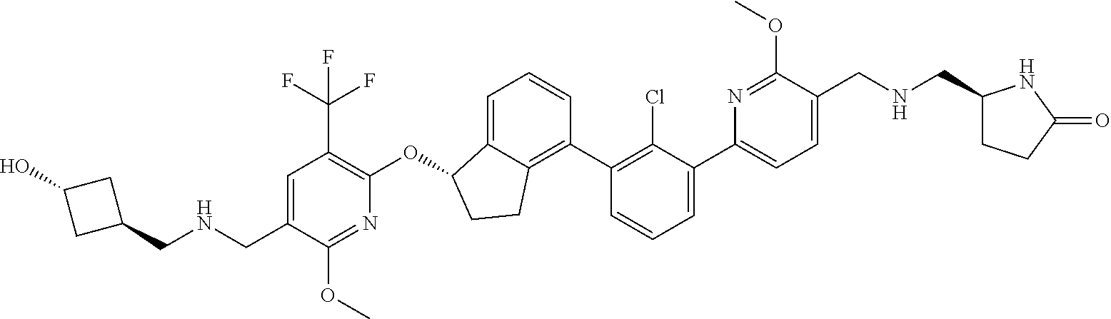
C(C1=CC(C(F)(F)F)=C(OC2C3=CC=CC(C4=C(Cl)C(C5=CC=C(CNCC6CCC(=O)N6)C(OC)=N5)=CC=C4)=C3CC2)N=C1OC)NCC1CC(O)C1
